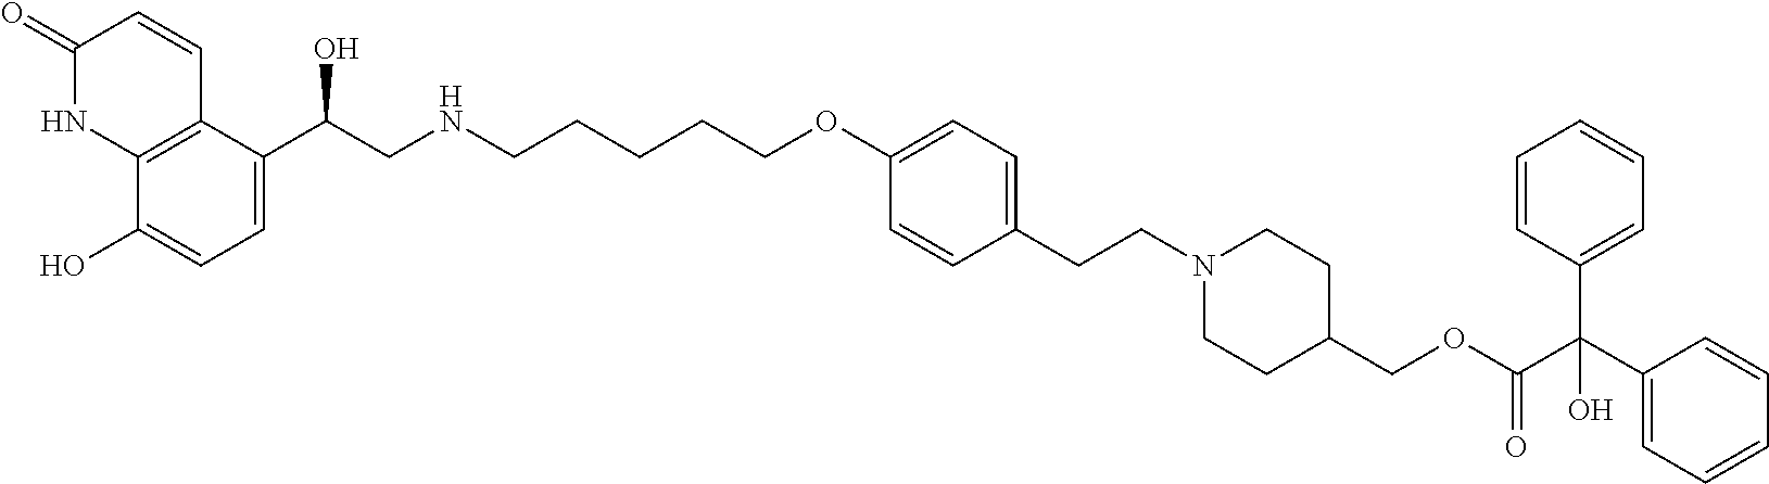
C1(=O)NC2=C(C=C1)C(C(CNCCCCCOC1=CC=C(CCN3CCC(COC(C(C4=CC=CC=C4)(C4=CC=CC=C4)O)=O)CC3)C=C1)O)=CC=C2O
